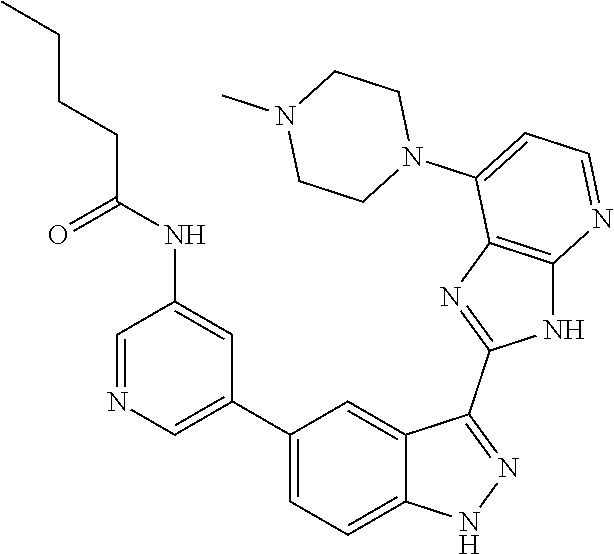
C1=NC=C(C2=CC=C3C(=C2)C(C2=NC4=C(N2)N=CC=C4N2CCN(C)CC2)=NN3)C=C1NC(CCCC)=O
